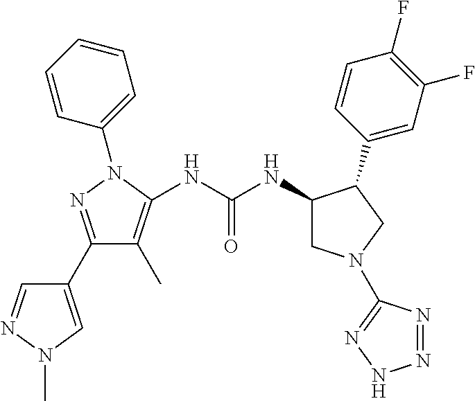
C1(C2=NN(C3=CC=CC=C3)C(NC(NC3CN(C4=NNN=N4)CC3C3=CC(F)=C(F)C=C3)=O)=C2C)=CN(C)N=C1
